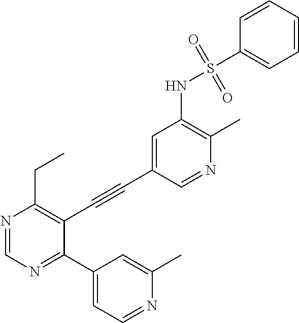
N1=CC(C#CC2=C(CC)N=CN=C2C2=CC=NC(C)=C2)=CC(NS(=O)(C2=CC=CC=C2)=O)=C1C
